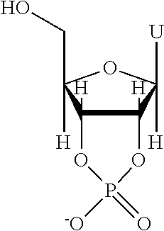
C12([H])C([H])(C(CO)([H])OC1([U])[H])OP([-O])(=O)O2
